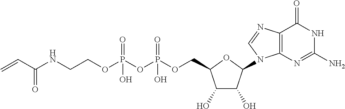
C1(O)C(O)C(N2C3=C(C(=O)NC(N)=N3)N=C2)OC1COP(OP(OCCNC(C=C)=O)(=O)O)(=O)O
